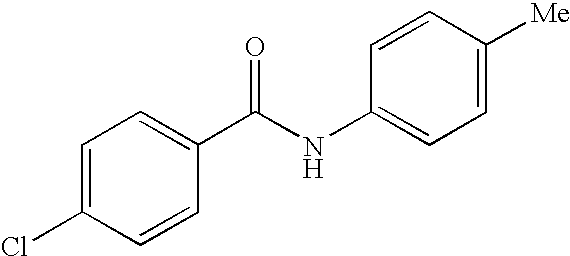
C1=C(Cl)C=CC(C(NC2=CC=C([Me])C=C2)=O)=C1
